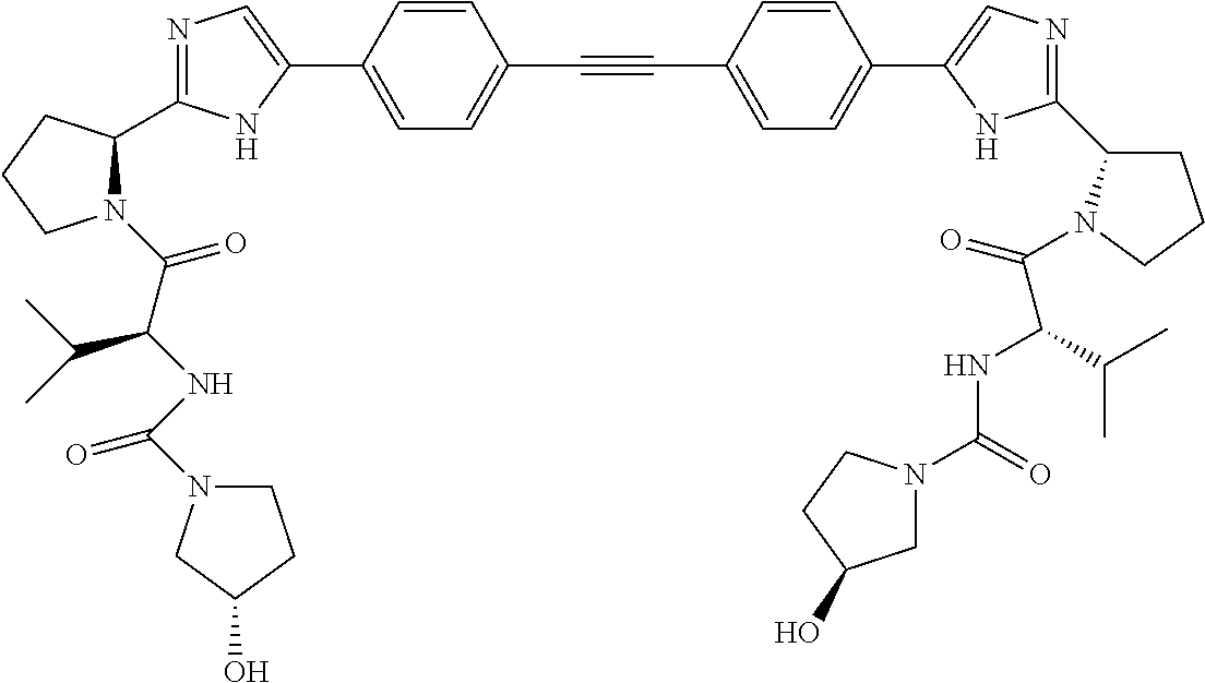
N1=C(C2N(C(C(NC(=O)N3CCC(O)C3)C(C)C)=O)CCC2)NC(C2=CC=C(C#CC3=CC=C(C4=CN=C(C5CCCN5C(=O)C(C(C)C)NC(=O)N5CC(O)CC5)N4)C=C3)C=C2)=C1
